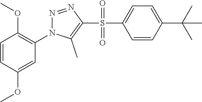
C1=CC(OC)=CC(N2N=NC(S(C3=CC=C(C(C)(C)C)C=C3)(=O)=O)=C2C)=C1OC
